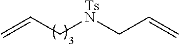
C=CC[TsN]CC=C
